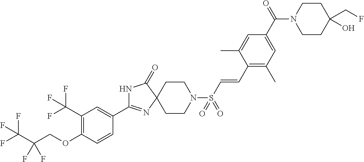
N1C(C2=CC(C(F)(F)F)=C(OCC(C(F)(F)F)(F)F)C=C2)=NC2(C1=O)CCN(S(C=CC1=C(C)C=C(C(N3CCC(CF)(O)CC3)=O)C=C1C)(=O)=O)CC2
